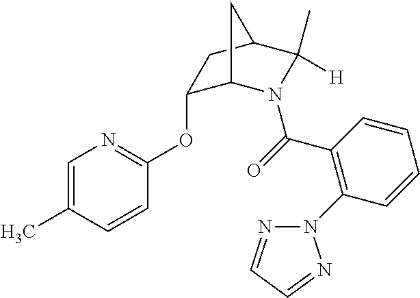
C1=C(C)C=CC(OC2C3N(C(=O)C4=C(N5N=CC=N5)C=CC=C4)C([H])(C)C(C2)C3)=N1
